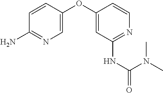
C1=CC(OC2=CC(NC(N(C)C)=O)=NC=C2)=CN=C1N
